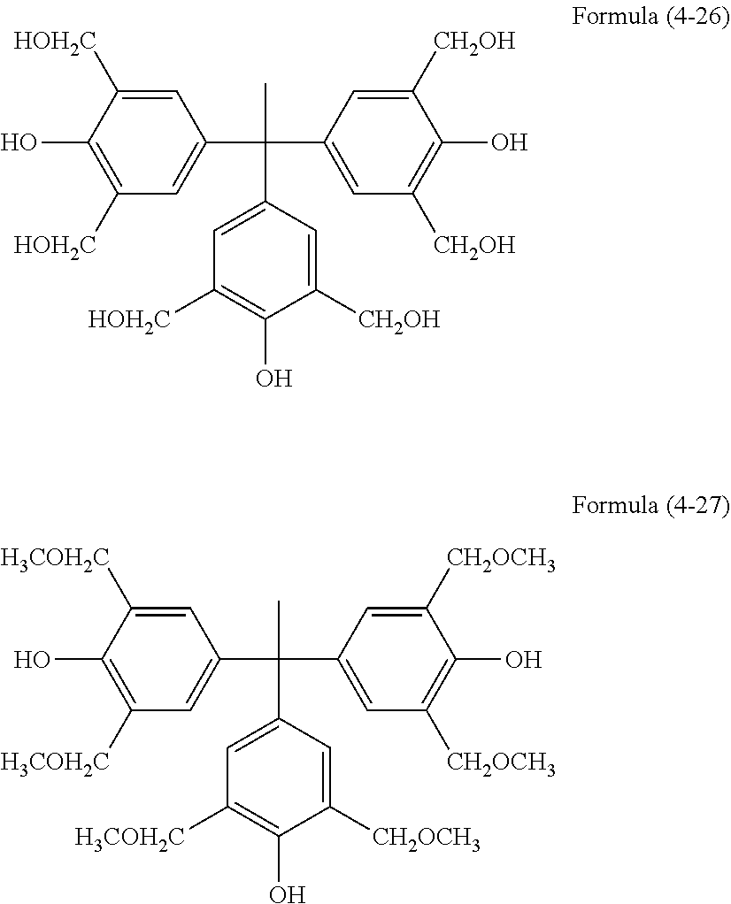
C1=C([HOH2C])C(O)=C([HOH2C])C=C1C(C1=CC([HOH2C])=C(O)C([CH2OH])=C1)(C1=CC([CH2OH])=C(O)C([CH2OH])=C1)C.C1=C([H3COH2C])C(O)=C([H3COH2C])C=C1C(C1=CC([H3COH2C])=C(O)C([CH2OCH3])=C1)(C1=CC([CH2OCH3])=C(O)C([CH2OCH3])=C1)C
